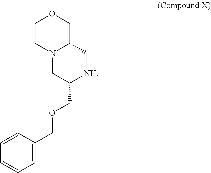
C1=CC(COCC2[NH]CC3N(C2)CCOC3)=CC=C1
